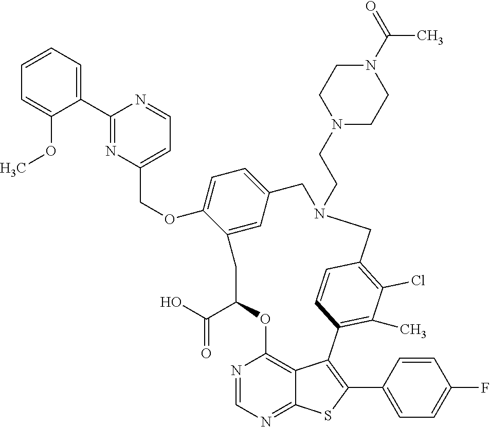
C1=CC=C(C2=NC(COC3=CC=C4C=C3CC(C(=O)O)OC3=C5C(=NC=N3)SC(C3=CC=C(F)C=C3)=C5C3=C(C)C(Cl)=C(C=C3)CN(CCN3CCN(C(=O)C)CC3)C4)=CC=N2)C(OC)=C1
